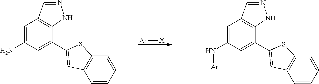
[Ar][X].C1=C(N)C=C(C2=CC3=C(C=CC=C3)S2)C2=C1C=NN2.C1=C(N[Ar])C=C(C2=CC3=C(C=CC=C3)S2)C2=C1C=NN2
